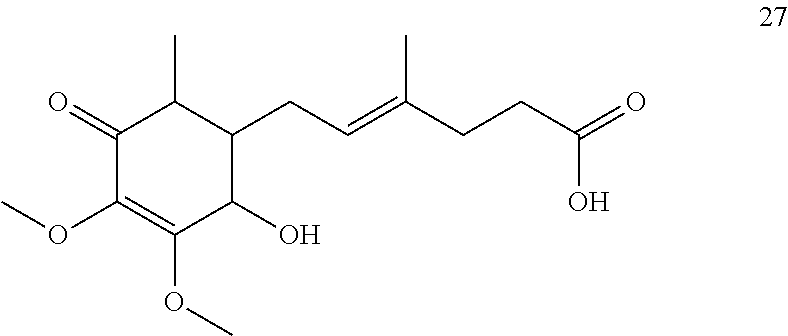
C1(=O)C(OC)=C(OC)C(O)C(CC=C(CCC(=O)O)C)C1C
